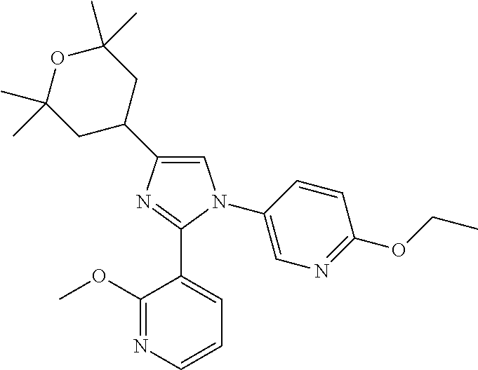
C1(C2CC(C)(C)OC(C)(C)C2)=CN(C2=CN=C(OCC)C=C2)C(C2=CC=CN=C2OC)=N1
